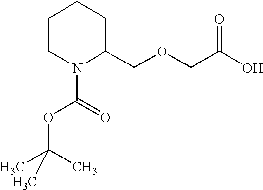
C1CN(C(=O)OC(C)(C)C)C(COCC(O)=O)CC1
